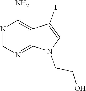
N1=CN=C2C(=C1N)C(I)=CN2CCO
